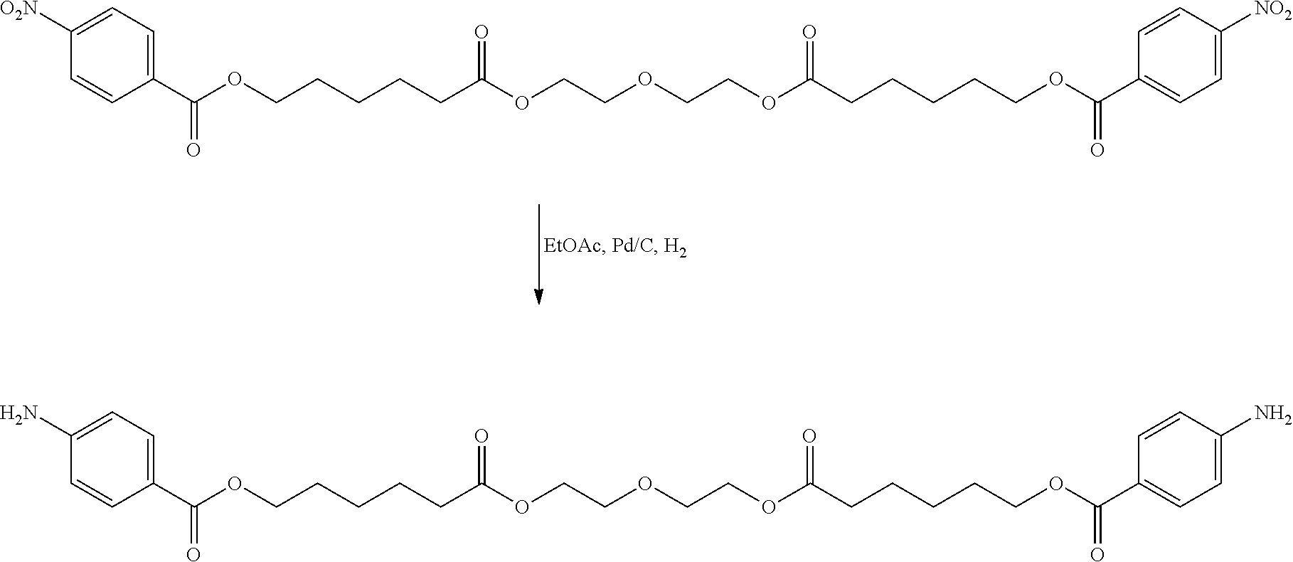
C(CCCCC(OCCOCCOC(CCCCCOC(=O)C1=CC=C([NO2])C=C1)=O)=O)OC(=O)C1=CC=C([O2N])C=C1.C(CCCCC(OCCOCCOC(CCCCCOC(=O)C1=CC=C(N)C=C1)=O)=O)OC(=O)C1=CC=C(N)C=C1
